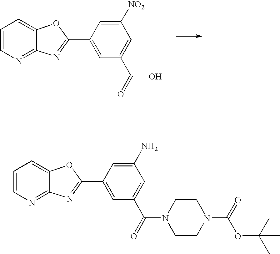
C1=CN=C2C(=C1)OC(C1=CC(C(=O)O)=CC([NO2])=C1)=N2.C1=CN=C2C(=C1)OC(C1=CC(C(=O)N3CCN(C(OC(C)(C)C)=O)CC3)=CC(N)=C1)=N2
